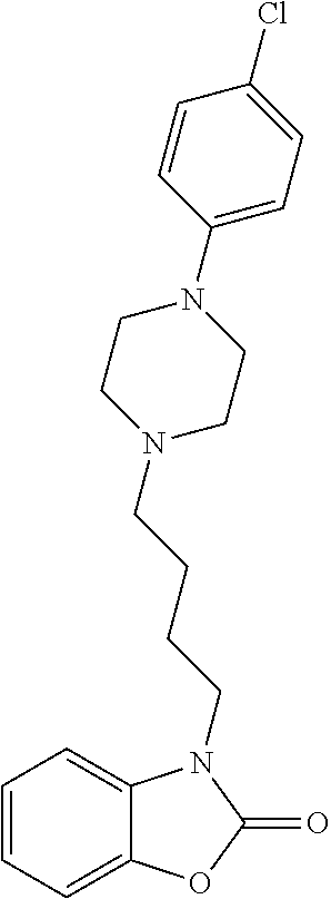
C1=CC=C2C(=C1)N(CCCCN1CCN(C3=CC=C(Cl)C=C3)CC1)C(=O)O2
